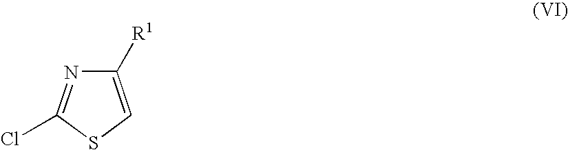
C1([R1])=CSC(Cl)=N1
